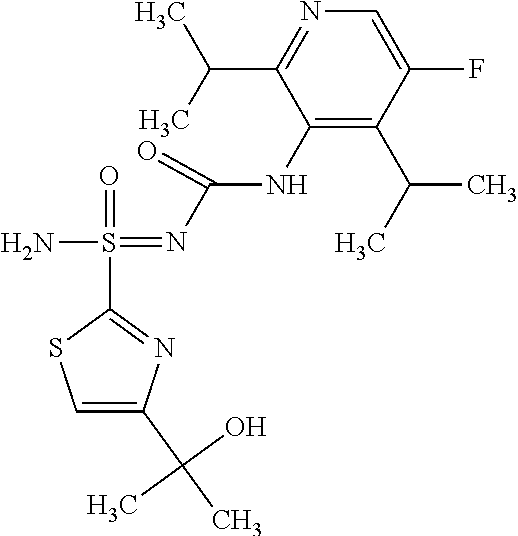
C1(NC(N=S(N)(C2=NC(C(C)(O)C)=CS2)=O)=O)=C(C(C)C)C(F)=CN=C1C(C)C
